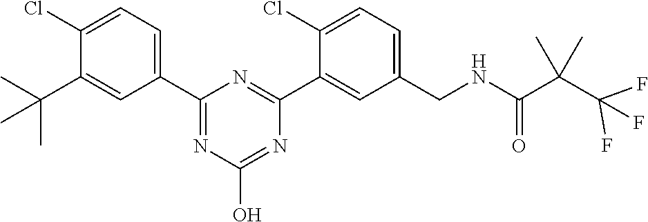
C1(C2=NC(O)=NC(C3=CC(CNC(=O)C(C(F)(F)F)(C)C)=CC=C3Cl)=N2)=CC=C(Cl)C(C(C)(C)C)=C1
